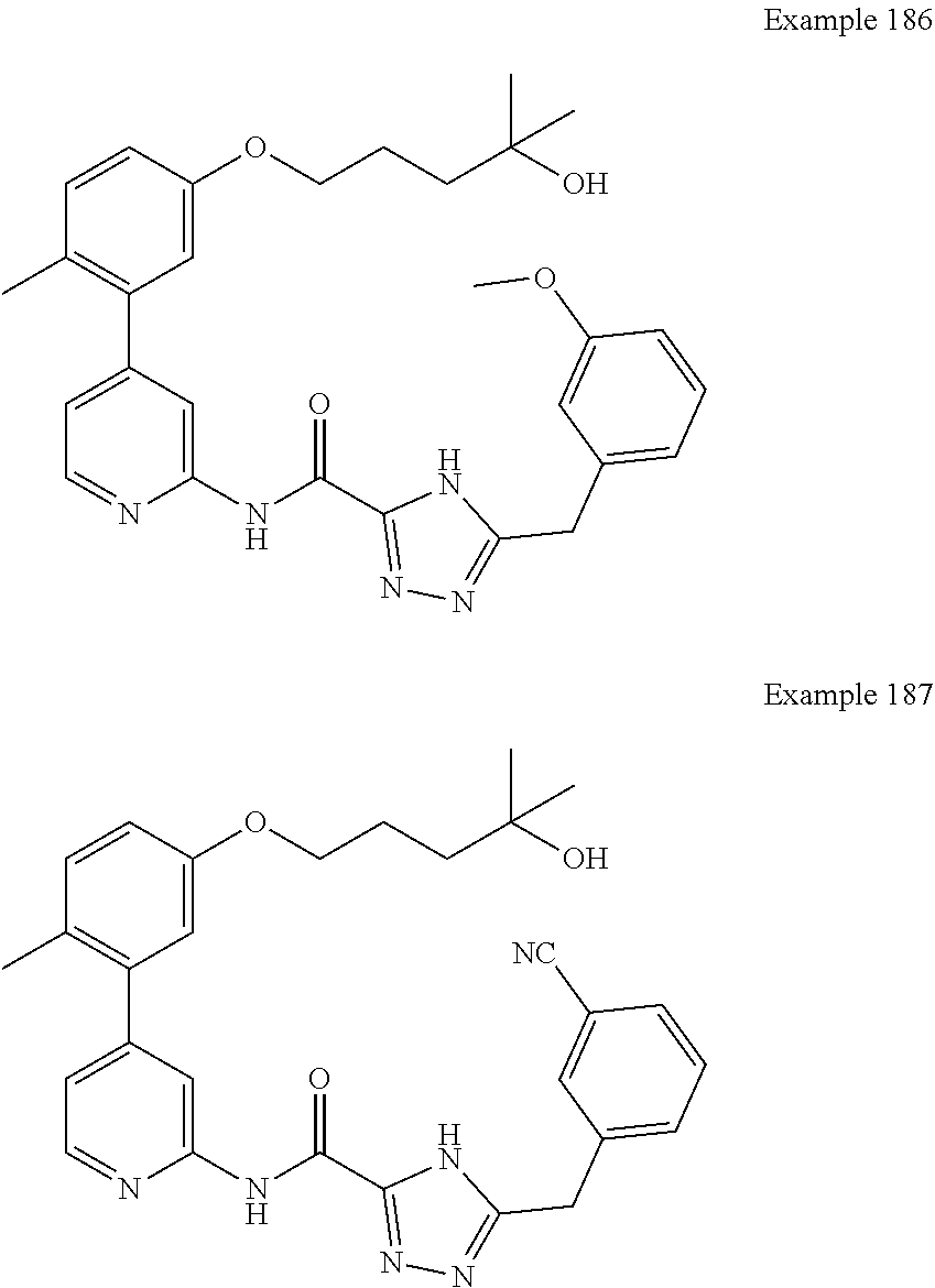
C1=CC(OCCCC(C)(C)O)=CC(C2=CC=NC(NC(C3=NN=C(CC4=CC=CC(OC)=C4)N3)=O)=C2)=C1C.C1=CC(C)=C(C2=CC=NC(NC(C3=NN=C(CC4=CC=CC([NC])=C4)N3)=O)=C2)C=C1OCCCC(C)(C)O
